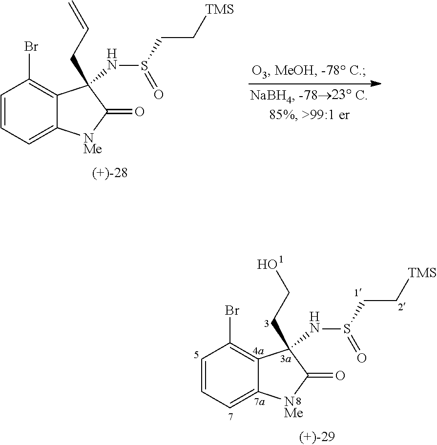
C1=CC=C2C(=C1Br)C(NS(CC[TMS])=O)(CC=C)C(=O)[NMe]2.C1=CC=C2C(=C1Br)C(NS(CC[TMS])=O)(CCO)C(=O)[NMe]2
